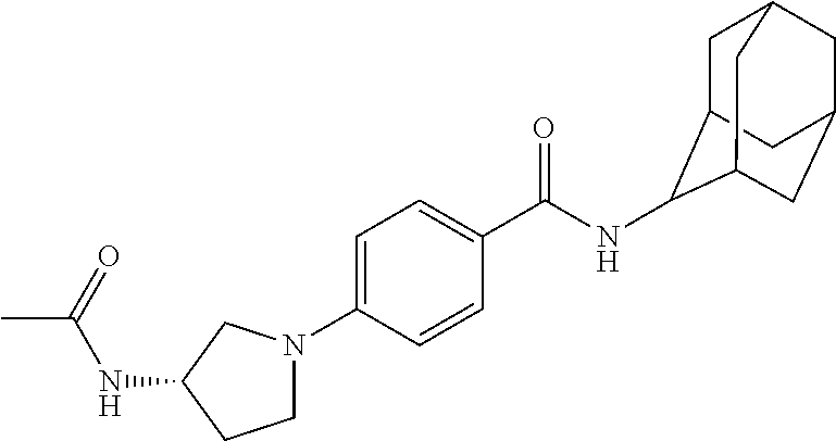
C1=C(N2CCC(NC(C)=O)C2)C=CC(C(NC2C3CC4CC(CC2C4)C3)=O)=C1
